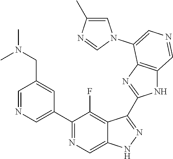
C1(C2=CN=CC(CN(C)C)=C2)=NC=C2C(=C1F)C(C1=NC3=C(N1)C=NC=C3N1C=C(C)N=C1)=NN2
